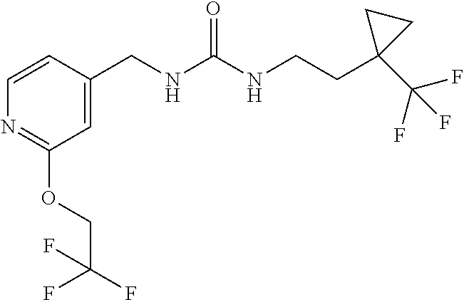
C(CC1(C(F)(F)F)CC1)NC(=O)NCC1=CC(OCC(F)(F)F)=NC=C1
